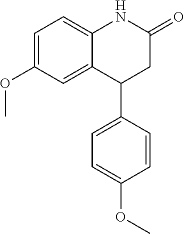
C1=C(OC)C=C2C(=C1)NC(=O)CC2C1=CC=C(OC)C=C1
